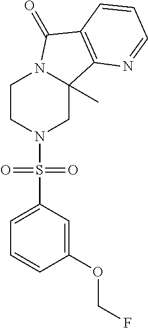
C1CN(S(C2=CC=CC(OCF)=C2)(=O)=O)CC2(C)N1C(=O)C1=C2N=CC=C1
